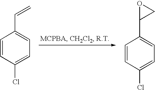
C1=CC(Cl)=CC=C1C=C.C1=CC(Cl)=CC=C1C1CO1
